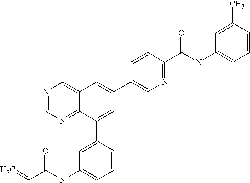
C1(C2=CC(C3=CN=C(C(NC4=CC=CC(C)=C4)=O)C=C3)=CC3=CN=CN=C23)=CC(NC(C=C)=O)=CC=C1
